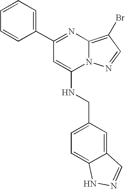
C1(C2=CC=CC=C2)=NC2=C(Br)C=NN2C(NCC2=CC=C3C(=C2)C=NN3)=C1
